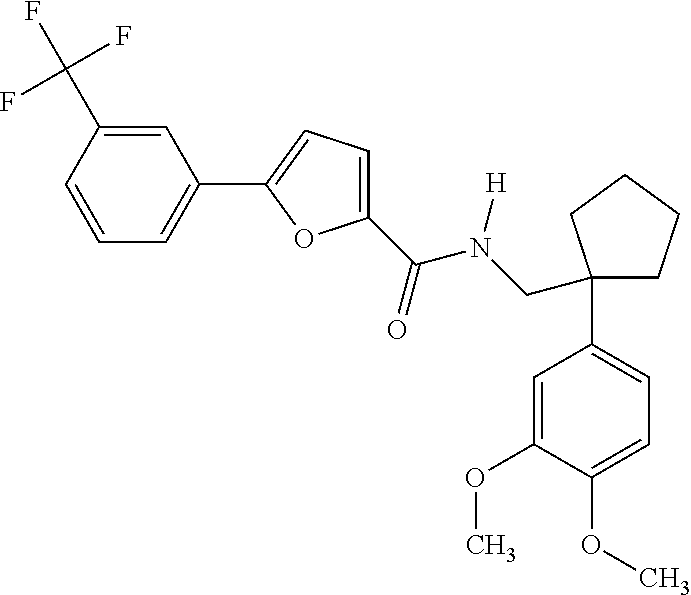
O(C1=CC=C(C2(CN(C(=O)C3=CC=C(C4=CC=CC(C(F)(F)F)=C4)O3)[H])CCCC2)C=C1OC)C
